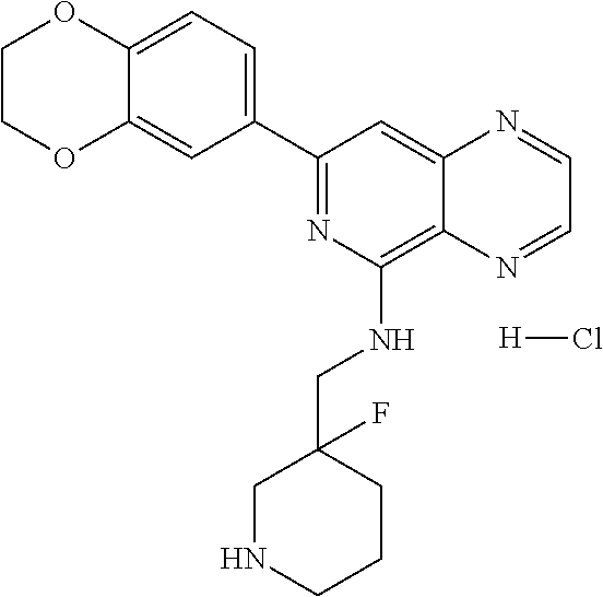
C1(C2=NC(NCC3(F)CNCCC3)=C3C(=C2)N=CC=N3)=CC=C2C(=C1)OCCO2.[H]Cl
